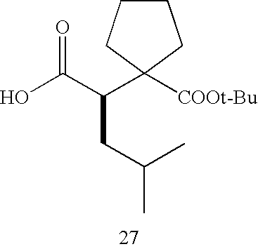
OC(C(C1([COOt-Bu])CCCC1)CC(C)C)=O
